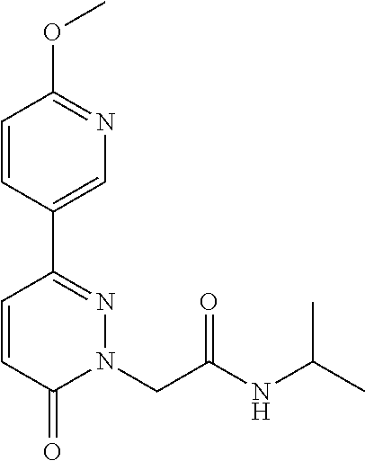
C1=CC(C2=NN(CC(NC(C)C)=O)C(=O)C=C2)=CN=C1OC
